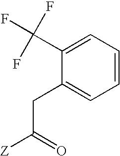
C1(C(F)(F)F)=CC=CC=C1CC([Z])=O
